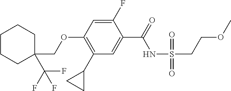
C1(C2CC2)=C(OCC2(C(F)(F)F)CCCCC2)C=C(F)C(C(=O)NS(=O)(CCOC)=O)=C1
